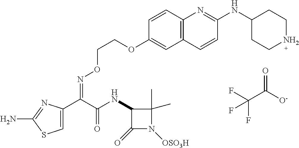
C1=C(C(C(NC2C(=O)N([OSO3H])C2(C)C)=O)=NOCCOC2=CC3=C(C=C2)N=C(NC2CCNCC2)C=C3)N=C(N)S1.C(C([O-])=O)(F)(F)F
